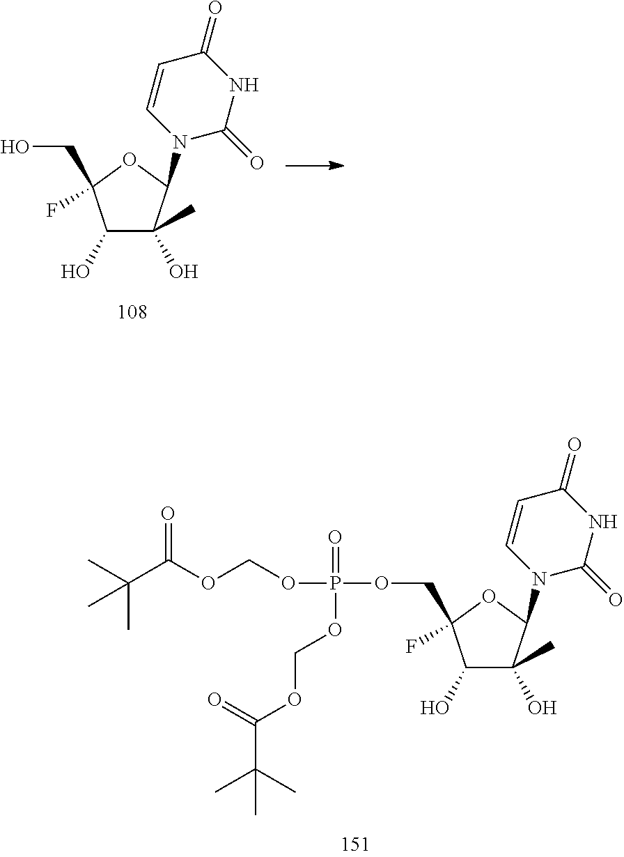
C1(O)C(C)(O)C(N2C(=O)NC(=O)C=C2)OC1(F)CO.C1(O)C(C)(O)C(N2C(=O)NC(=O)C=C2)OC1(F)COP(OCOC(C(C)(C)C)=O)(=O)OCOC(C(C)(C)C)=O
